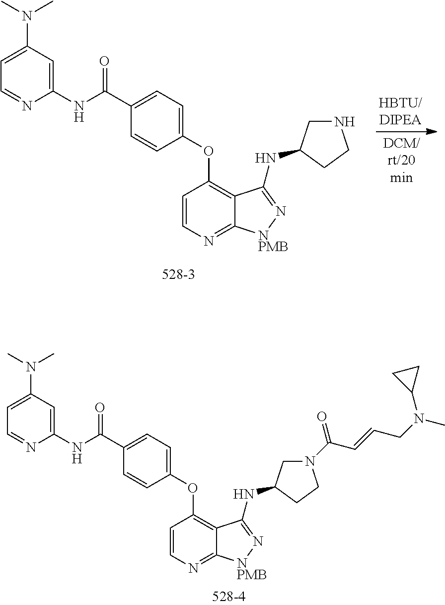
C1=C(N(C)C)C=C(NC(C2=CC=C(OC3=C4C(=NC=C3)[NPMB]N=C4NC3CN(C(C=CCN(C)C4CC4)=O)CC3)C=C2)=O)N=C1.C1=C(N(C)C)C=C(NC(C2=CC=C(OC3=C4C(=NC=C3)[NPMB]N=C4NC3CNCC3)C=C2)=O)N=C1
